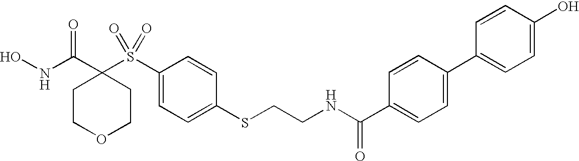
N(C(C1(S(C2=CC=C(SCCNC(C3=CC=C(C4=CC=C(O)C=C4)C=C3)=O)C=C2)(=O)=O)CCOCC1)=O)O
